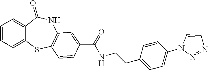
C1=CC=C2C(=C1)C(=O)NC1=C(S2)C=CC(C(=O)NCCC2=CC=C(N3N=NC=C3)C=C2)=C1
